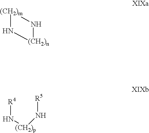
N1[(CH2)n]N[(CH2)m]1.N([(CH2)p]N[R5])[R4]
